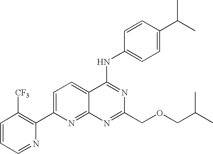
C1=CC=NC(C2=CC=C3C(=N2)N=C(COCC(C)C)N=C3NC2=CC=C(C(C)C)C=C2)=C1[CF3]
